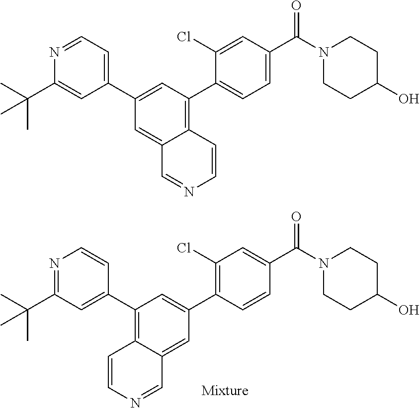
N1=C(C(C)(C)C)C=C(C2=C3C(=CC(C4=C(Cl)C=C(C(=O)N5CCC(O)CC5)C=C4)=C2)C=NC=C3)C=C1.N1=CC=C(C2=CC(C3=CC=C(C(=O)N4CCC(O)CC4)C=C3Cl)=C3C(=C2)C=NC=C3)C=C1C(C)(C)C
